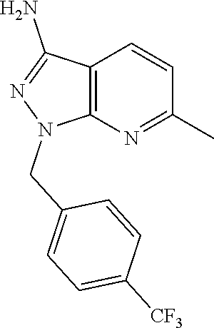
C12=C(N=C(C)C=C1)N(CC1=CC=C([CF3])C=C1)N=C2N
